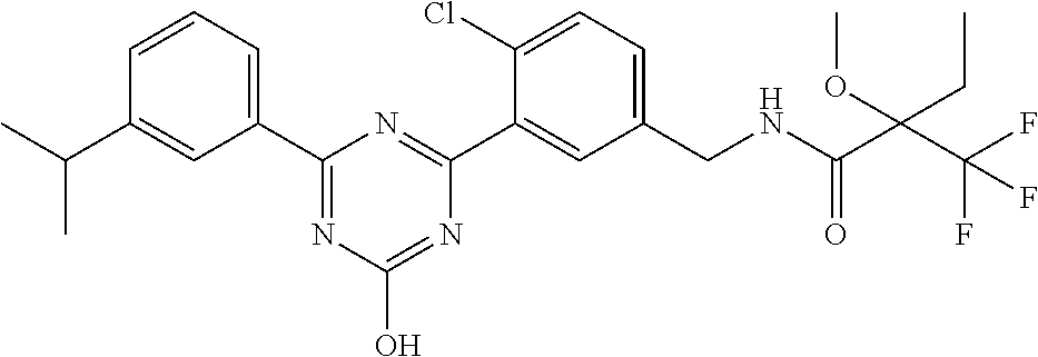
C1(C2=NC(O)=NC(C3=CC(CNC(C(C(F)(F)F)(OC)CC)=O)=CC=C3Cl)=N2)=CC=CC(C(C)C)=C1
